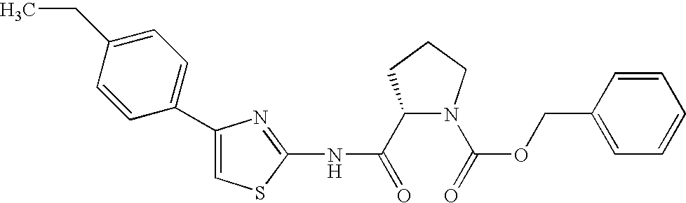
C1(C(=O)NC2=NC(C3=CC=C(CC)C=C3)=CS2)N(C(=O)OCC2=CC=CC=C2)CCC1
